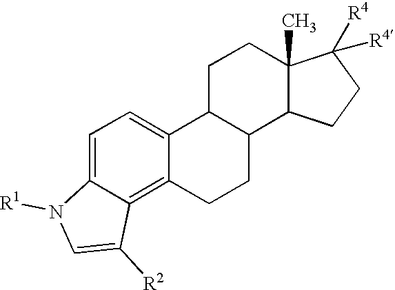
C1=C2C(=C3C(=C1)C1C(CC3)C3C(C)(CC1)C([R4])([R4])CC3)C([R2])=CN2[R1]
